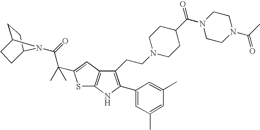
S1C2=C(C=C1C(C(=O)N1C3CCC1CC3)(C)C)C(CCN1CCC(C(=O)N3CCN(C(C)=O)CC3)CC1)=C(C1=CC(C)=CC(C)=C1)N2
